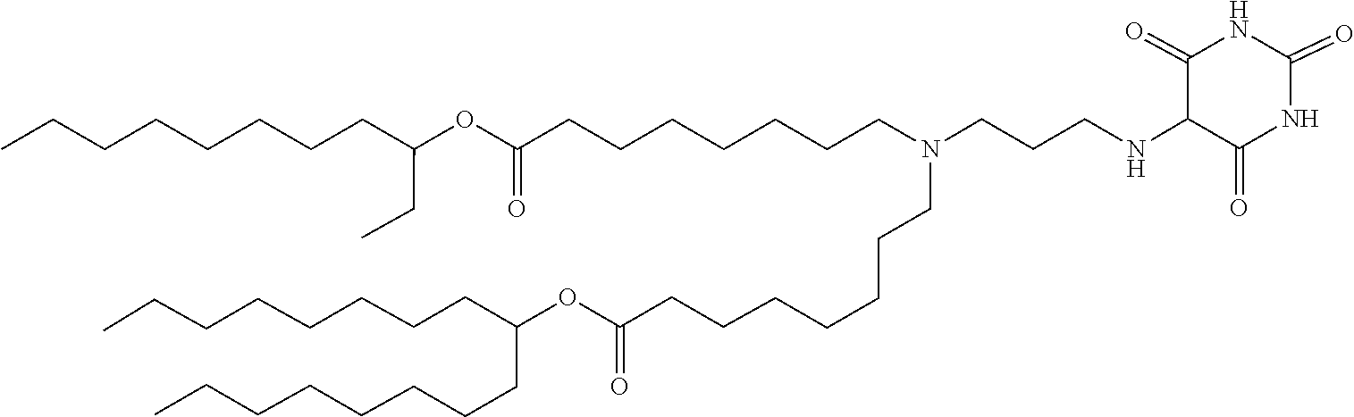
C(CCCCC(CCCCCCCC)OC(=O)CCCCCCCN(CCCNC1C(=O)NC(=O)NC1=O)CCCCCCCC(OC(CC)CCCCCCCC)=O)CCC
